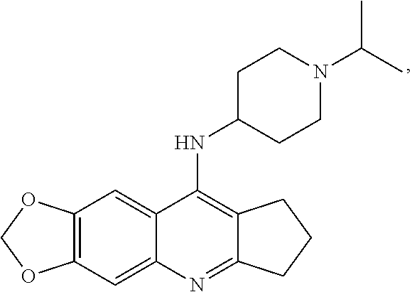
C12=C(NC3CCN(C(C)C)CC3)C3=CC4=C(C=C3N=C1CCC2)OCO4
